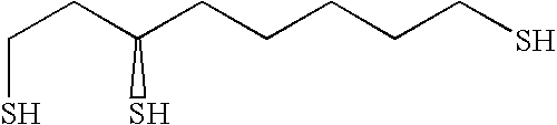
C(CC(CCCCCS)S)S
